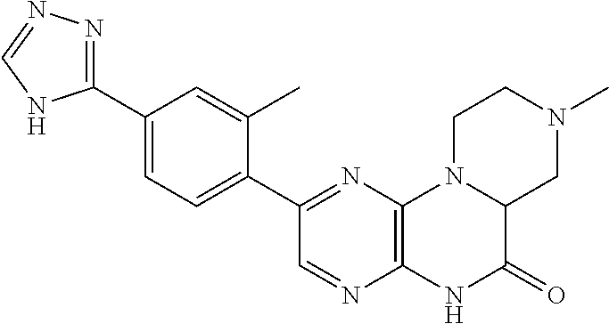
C1(C2=NC3=C(N=C2)NC(=O)C2N3CCN(C)C2)=CC=C(C2=NN=CN2)C=C1C
